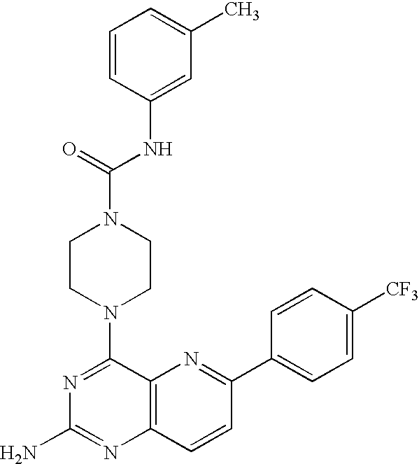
C1=CC(NC(N2CCN(C3=NC(N)=NC4=C3N=C(C3=CC=C([CF3])C=C3)C=C4)CC2)=O)=CC(C)=C1
